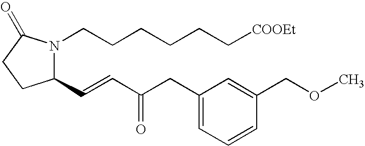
C1(C=CC(CC2=CC=CC(COC)=C2)=O)N(CCCCCC[COOEt])C(=O)CC1
